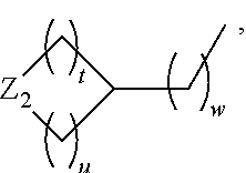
C1[Z2]CC1CC
